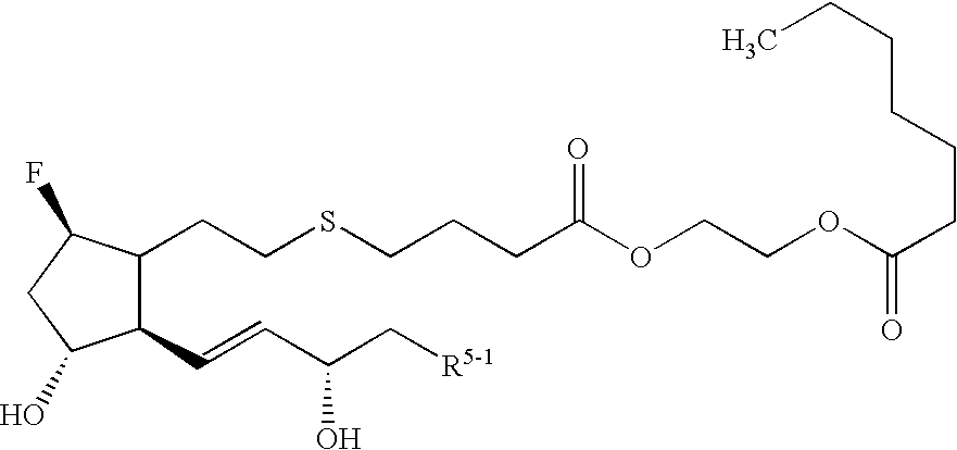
C1(C=CC(C[R5-1])O)C(CCSCCCC(OCCOC(CCCCCC)=O)=O)C(F)CC1O
